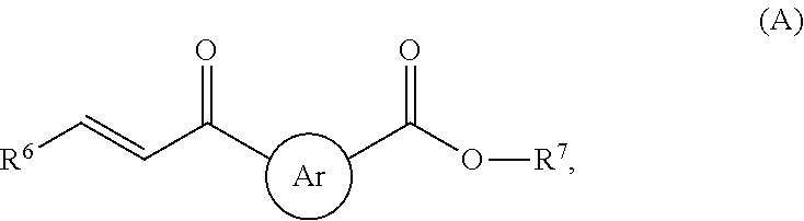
[Ar].CC(O[R7])=O.C(C(C)=O)=C[R6]
